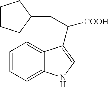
[COOH]C(C1=CNC2=CC=CC=C21)CC1CCCC1
